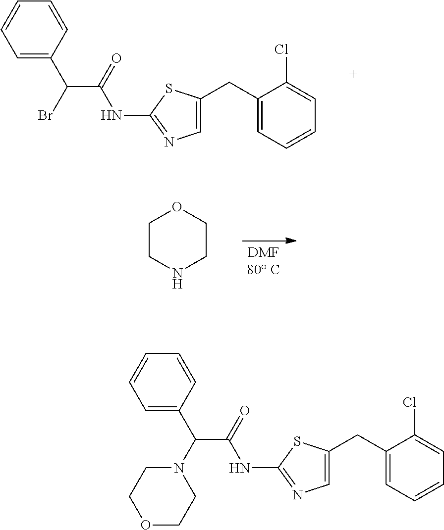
C1=C(C(Br)C(=O)NC2=NC=C(CC3=CC=CC=C3Cl)S2)C=CC=C1.C1CNCCO1.C1=C(C(N2CCOCC2)C(=O)NC2=NC=C(CC3=CC=CC=C3Cl)S2)C=CC=C1
